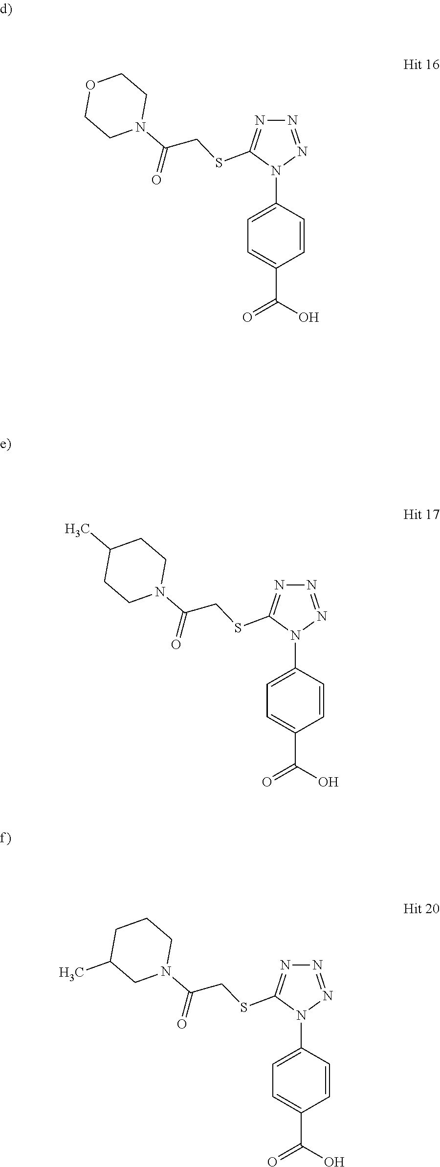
C1=C(C(O)=O)C=CC(N2C(SCC(N3CCC(C)CC3)=O)=NN=N2)=C1.C1=C(C(O)=O)C=CC(N2C(SCC(N3CCOCC3)=O)=NN=N2)=C1.C1=C(C(O)=O)C=CC(N2C(SCC(N3CC(C)CCC3)=O)=NN=N2)=C1
